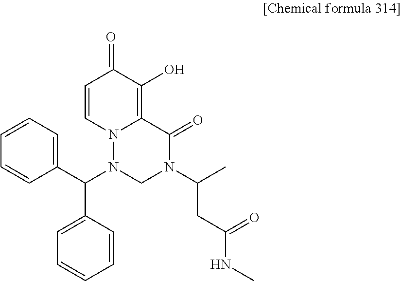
C1(C(N2CN(C(CC(NC)=O)C)C(=O)C3=C(O)C(=O)C=CN23)C2=CC=CC=C2)=CC=CC=C1
